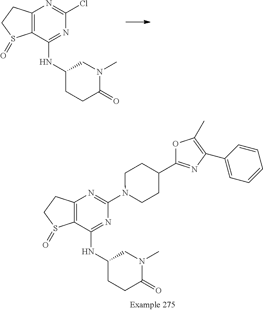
C12=C(C(NC3CCC(=O)N(C)C3)=NC(Cl)=N1)S(=O)CC2.C12=C(C(NC3CCC(=O)N(C)C3)=NC(N3CCC(C4=NC(C5=CC=CC=C5)=C(C)O4)CC3)=N1)S(=O)CC2
